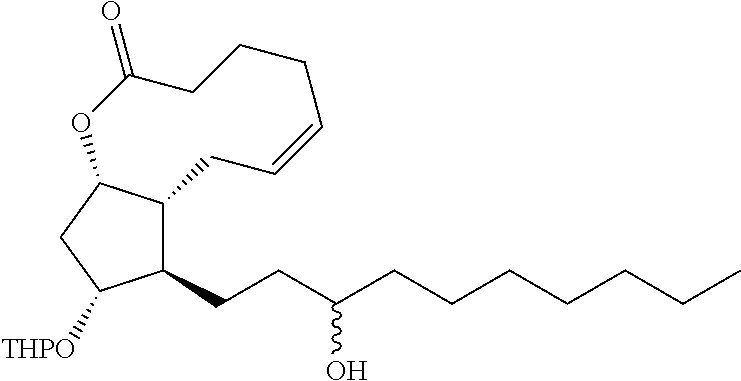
C(CC(CCCCCCC)O)C1C2C(CC1[THPO])OC(=O)CCCC=CC2
